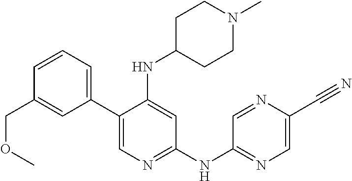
C1(C2=CC=CC(COC)=C2)=CN=C(NC2=NC=C(C#N)N=C2)C=C1NC1CCN(C)CC1
